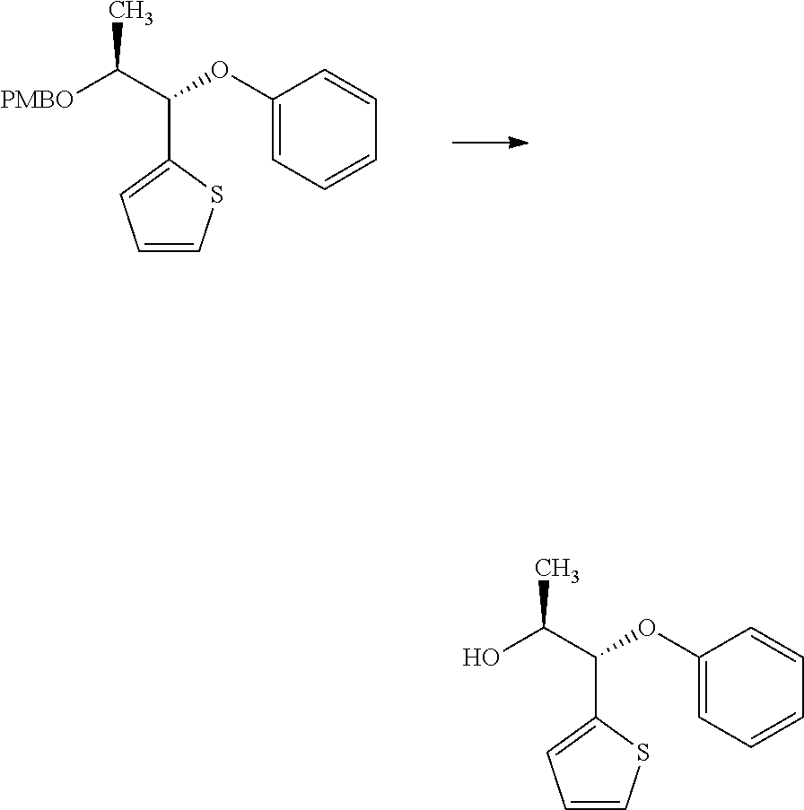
C1(OC(C([PMBO])C)C2=CC=CS2)=CC=CC=C1.C1(OC(C(O)C)C2=CC=CS2)=CC=CC=C1
